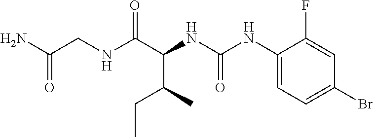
N(C(C(NC(NC1=CC=C(Br)C=C1F)=O)C(CC)C)=O)CC(N)=O
